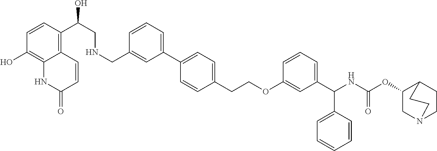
C1=CC=C(C2=CC=C(CCOC3=CC(C(NC(OC4CN5CCC4CC5)=O)C4=CC=CC=C4)=CC=C3)C=C2)C=C1CNCC(C1=C2C(=C(O)C=C1)NC(=O)C=C2)O
